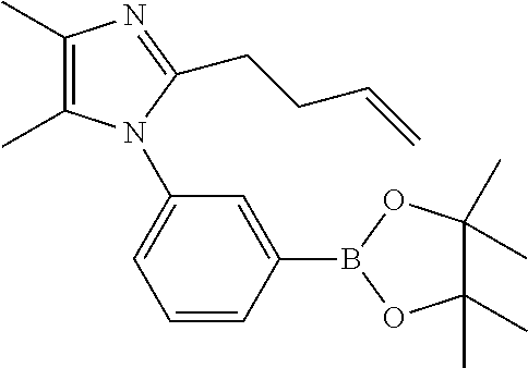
C1=CC(B2OC(C)(C)C(C)(C)O2)=CC(N2C(C)=C(C)N=C2CCC=C)=C1
